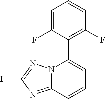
IC1=NN2C(=N1)C=CC=C2C1=C(F)C=CC=C1F
